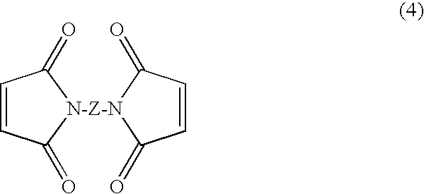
C1=CC(=O)[N-Z-N]2(C1=O)C(=O)C=CC2=O
